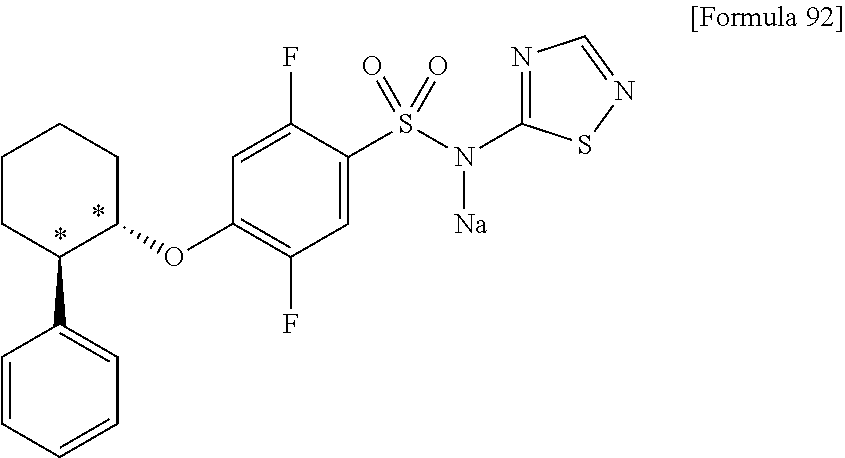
C1(S(N(C2=NC=NS2)[Na])(=O)=O)=CC(F)=C(OC2CCCCC2C2=CC=CC=C2)C=C1F
